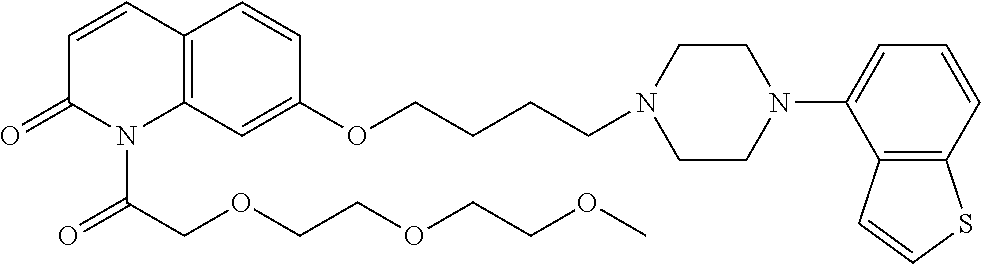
C1=CC2=C(N(C(COCCOCCOC)=O)C1=O)C=C(OCCCCN1CCN(C3=CC=CC4=C3C=CS4)CC1)C=C2
